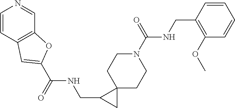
N1(C(NCC2=C(OC)C=CC=C2)=O)CCC2(CC1)C(CNC(C1=CC3=C(C=NC=C3)O1)=O)C2
